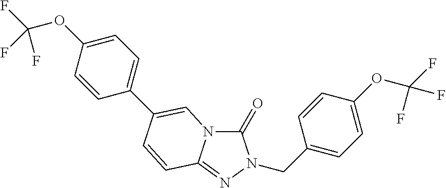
C1=C(OC(F)(F)F)C=CC(C2=CN3C(=O)N(CC4=CC=C(OC(F)(F)F)C=C4)N=C3C=C2)=C1
